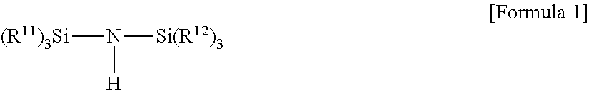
[(R11)3Si]N([Si(R12)3])[H]
